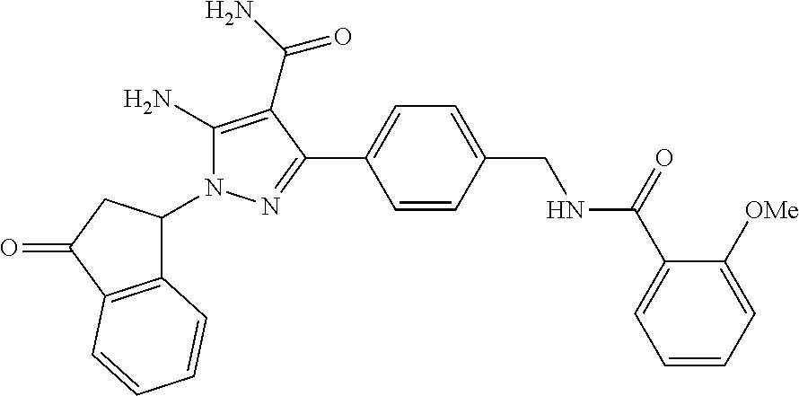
C12=C(C(=O)CC1N1C(N)=C(C(N)=O)C(C3=CC=C(CNC(C4=CC=CC=C4[OMe])=O)C=C3)=N1)C=CC=C2
